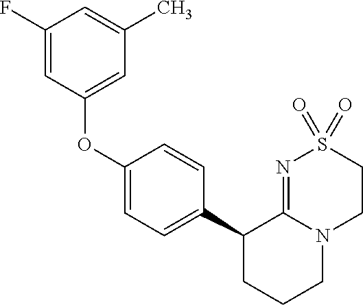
C1(OC2=CC(C)=CC(F)=C2)=CC=C(C2CCCN3C2=NS(=O)(=O)CC3)C=C1
